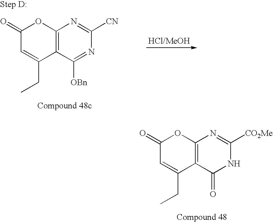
C1(=O)C=C(CC)C2=C(O1)N=C([CO2Me])NC2=O.C1(=O)C=C(CC)C2=C(O1)N=C([CN])N=C2[OBn]
